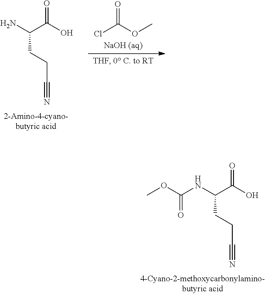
NC(C(O)=O)CCC#N.ClC(OC)=O.N(C(C(O)=O)CCC#N)C(OC)=O
